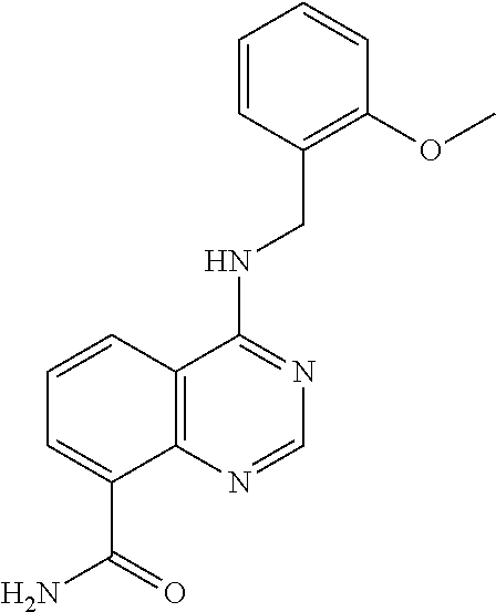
COC1=C(CNC2=NC=NC3=C2C=CC=C3C(=O)N)C=CC=C1
